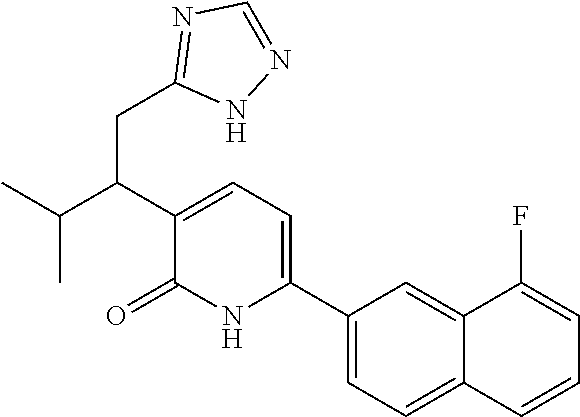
C1(C2=CC=C(C(C(C)C)CC3=NC=NN3)C(=O)N2)=CC=C2C(=C1)C(F)=CC=C2
